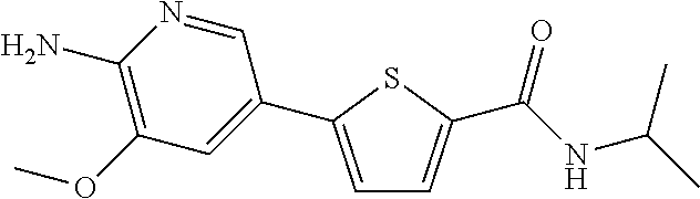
C1=C(C2=CC(OC)=C(N)N=C2)SC(C(NC(C)C)=O)=C1
